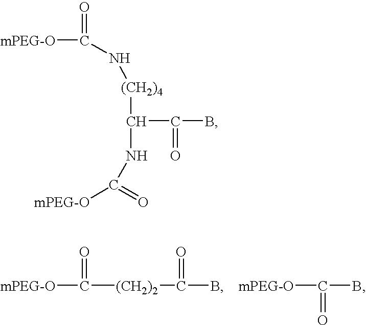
[mPEG-O]C([(CH2)2]C(B)=O)=O.[mPEG-O]C(B)=O.C([mPEG-O])(=O)N[(CH2)4]C(C(B)=O)NC(=O)[mPEG-O]
